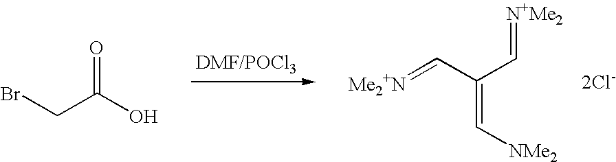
[Me2+N]=CC(C=[N+Me2])=C[NMe2].[2Cl-].BrCC(O)=O
